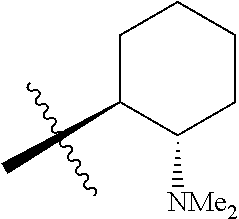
C1(C)C([NMe2])CCCC1
